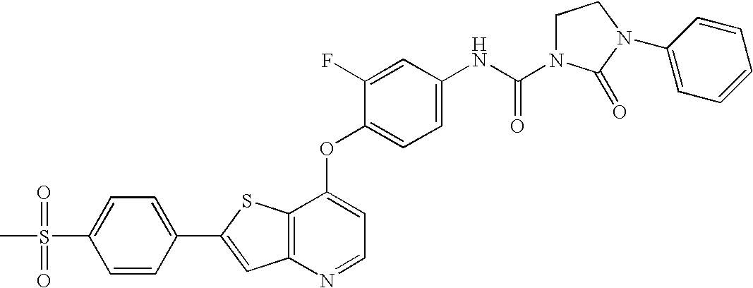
C12=C(SC(C3=CC=C(S(=O)(=O)C)C=C3)=C1)C(OC1=CC=C(NC(=O)N3CCN(C4=CC=CC=C4)C3=O)C=C1F)=CC=N2
